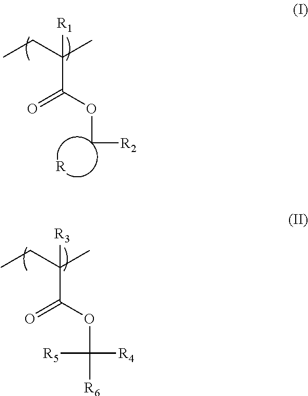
CCC(C)(C(OC[R2])=O)[R1].[R].CCC(C)(C(OC([R4])([R6])[R5])=O)[R3]
